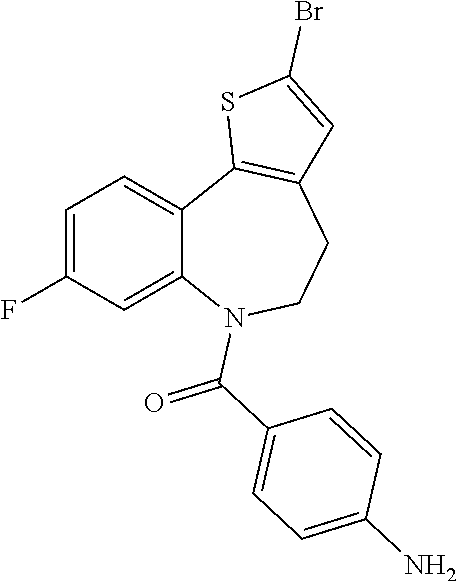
C1=C(F)C=C2C(=C1)C1=C(CCN2C(C2=CC=C(N)C=C2)=O)C=C(Br)S1
